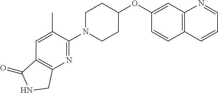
C12=C(C=C(OC3CCN(C4=NC5=C(C=C4C)C(=O)NC5)CC3)C=C1)N=CC=C2
